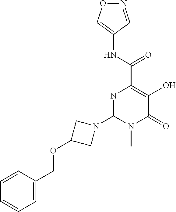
N1=CC(NC(C2=C(O)C(=O)N(C)C(N3CC(OCC4=CC=CC=C4)C3)=N2)=O)=CO1
